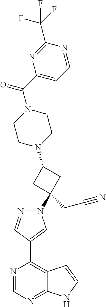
C1(C2=CN(C3(CC#N)CC(N4CCN(C(=O)C5=CC=NC(C(F)(F)F)=N5)CC4)C3)N=C2)=C2C(=NC=N1)NC=C2
